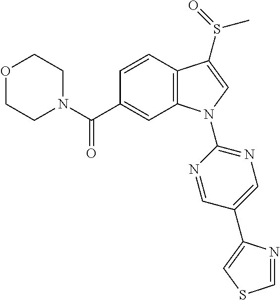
N1(C(C2=CC3=C(C=C2)C(S(=O)C)=CN3C2=NC=C(C3=CSC=N3)C=N2)=O)CCOCC1
